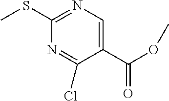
C1(SC)=NC=C(C(OC)=O)C(Cl)=N1
